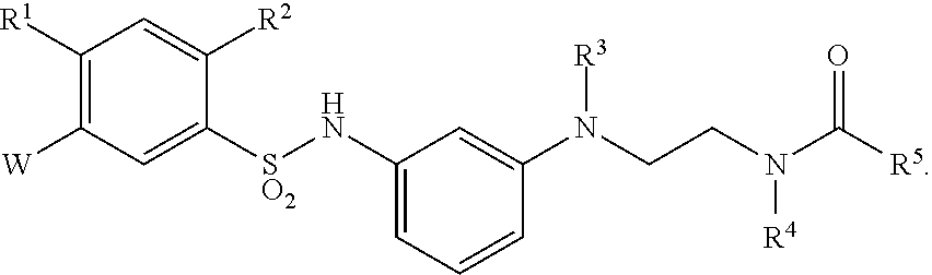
C1([R1])=C([W])C=C([SO2]NC2=CC=CC(N(CCN(C([R5])=O)[R4])[R3])=C2)C([R2])=C1
